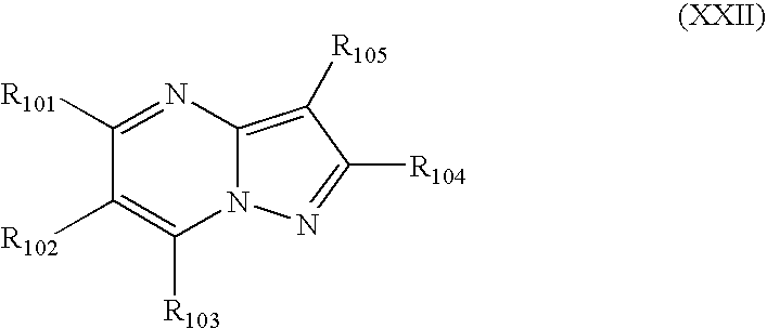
C1([R101])=NC2=C([R105])C([R104])=NN2C([R103])=C1[R102]
